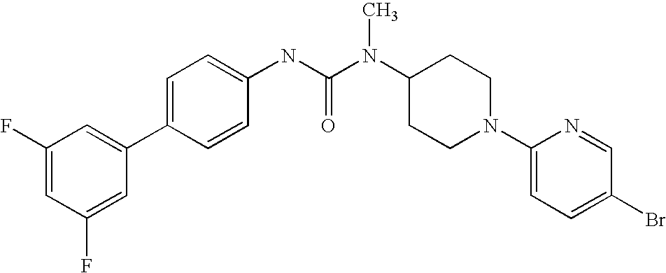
C1(F)=CC(F)=CC(C2=CC=C(NC(N(C3CCN(C4=CC=C(Br)C=N4)CC3)C)=O)C=C2)=C1
